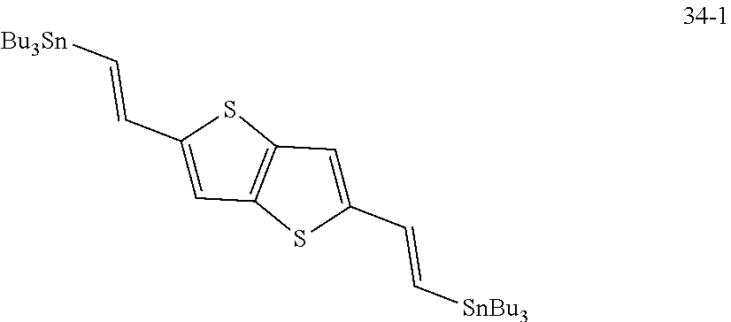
C1=C(C=C[Bu3Sn])SC2=C1SC(C=C[SnBu3])=C2
